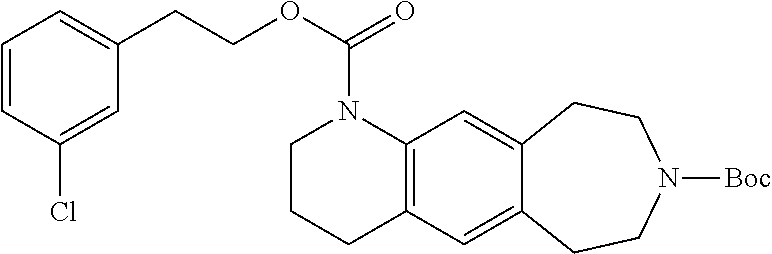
O(C(N1CCCC2=C1C=C1C(=C2)CCN([Boc])CC1)=O)CCC1=CC=CC(Cl)=C1
